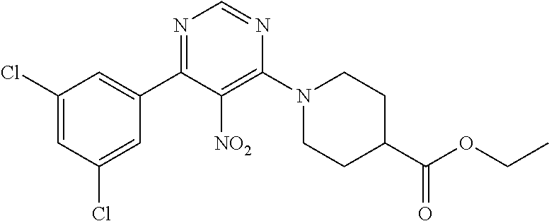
C1(Cl)=CC(Cl)=CC(C2=NC=NC(N3CCC(C(OCC)=O)CC3)=C2[NO2])=C1
